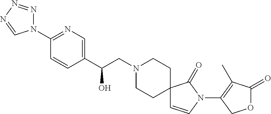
C1(C(CN2CCC3(CC2)C=CN(C2=C(C)C(=O)OC2)C3=O)O)=CN=C(N2N=NN=C2)C=C1
